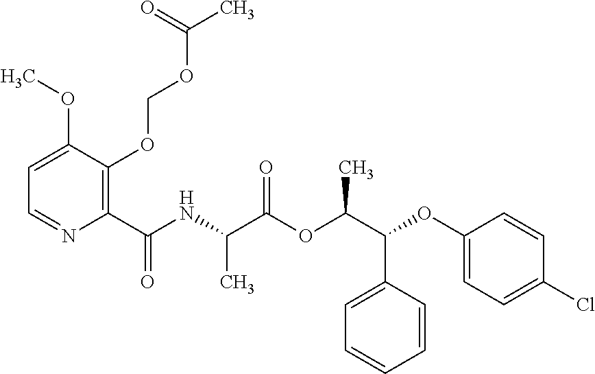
C1=C(OC)C(OCOC(C)=O)=C(C(NC(C(OC(C(OC2=CC=C(Cl)C=C2)C2=CC=CC=C2)C)=O)C)=O)N=C1
